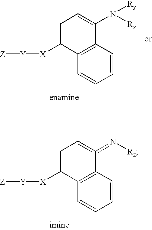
C1C([X][Y][Z])C2=C(C(N([Rz])[Ry])=C1)C=CC=C2.C1C([X][Y][Z])C2=C(C(=N[Rz])=C1)C=CC=C2
